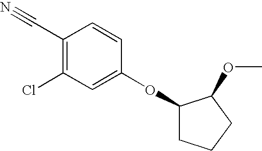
C1(OC2CCCC2OC)=CC(Cl)=C(C#N)C=C1
